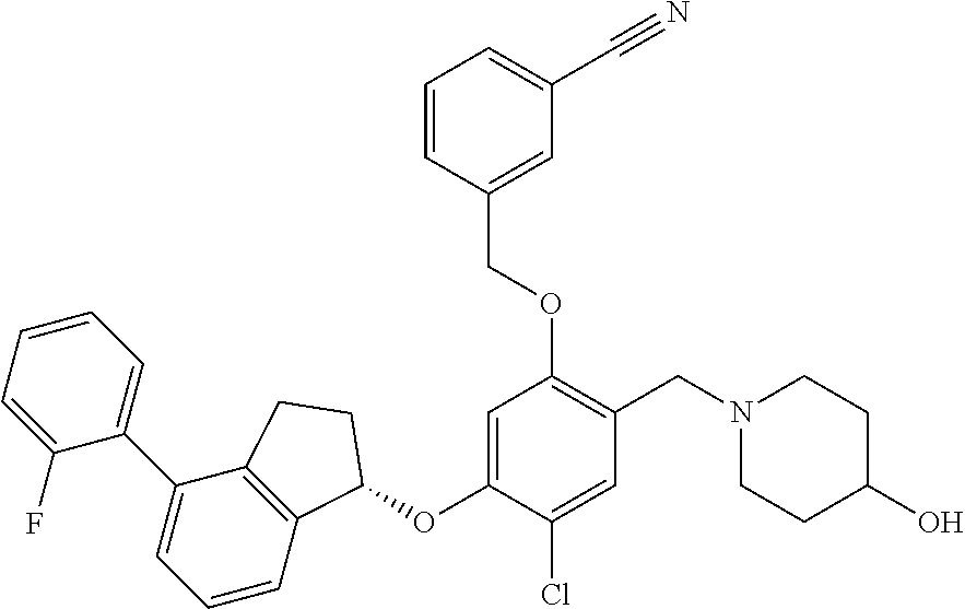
C1(F)=CC=CC=C1C1=CC=CC2=C1CCC2OC1=CC(OCC2=CC(C#N)=CC=C2)=C(CN2CCC(O)CC2)C=C1Cl
